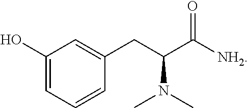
C1=C(CC(C(=O)[NH2])N(C)C)C=CC=C1O
